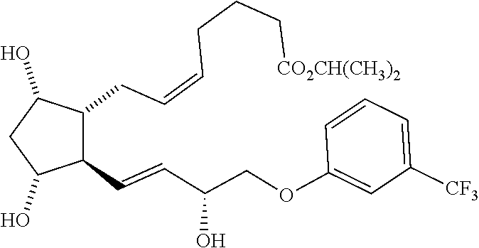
C1(C=CC(COC2=CC([CF3])=CC=C2)O)C(CC=CCCC[CO2CH(CH3)2])C(O)CC1O
